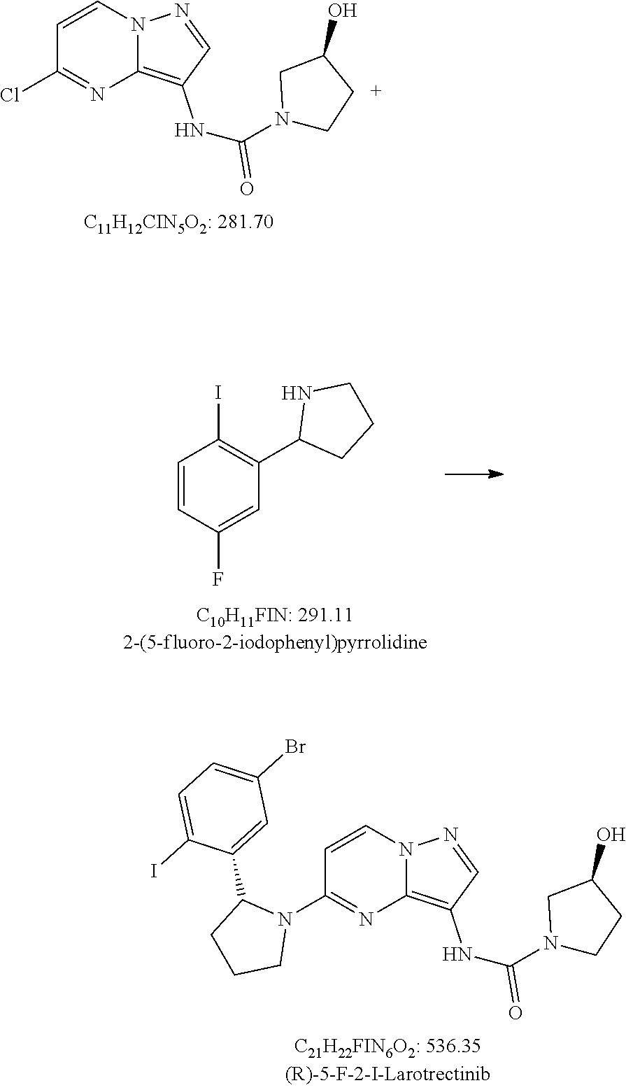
C1=CN2C(=C(NC(N3CCC(O)C3)=O)C=N2)N=C1N1C(C2=CC(Br)=CC=C2I)CCC1.C1=CC(F)=CC(C2CCCN2)=C1I.C1=CN2C(=C(NC(N3CCC(O)C3)=O)C=N2)N=C1Cl
